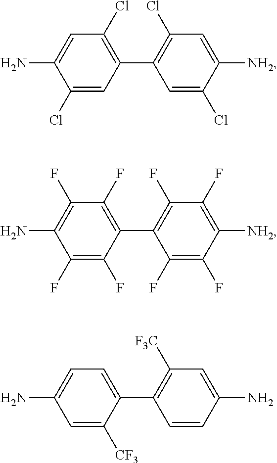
C1(Cl)=CC(C2=C(Cl)C=C([NH2])C(Cl)=C2)=C(Cl)C=C1N.C1(F)=C(F)C(C2=C(F)C(F)=C([NH2])C(F)=C2F)=C(F)C(F)=C1N.C1=C([CF3])C(C2=C([F3C])C=C(N)C=C2)=CC=C1N
